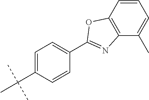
C1=C(C(C)(C)C)C=CC(C2=NC3=C(C=CC=C3C)O2)=C1
